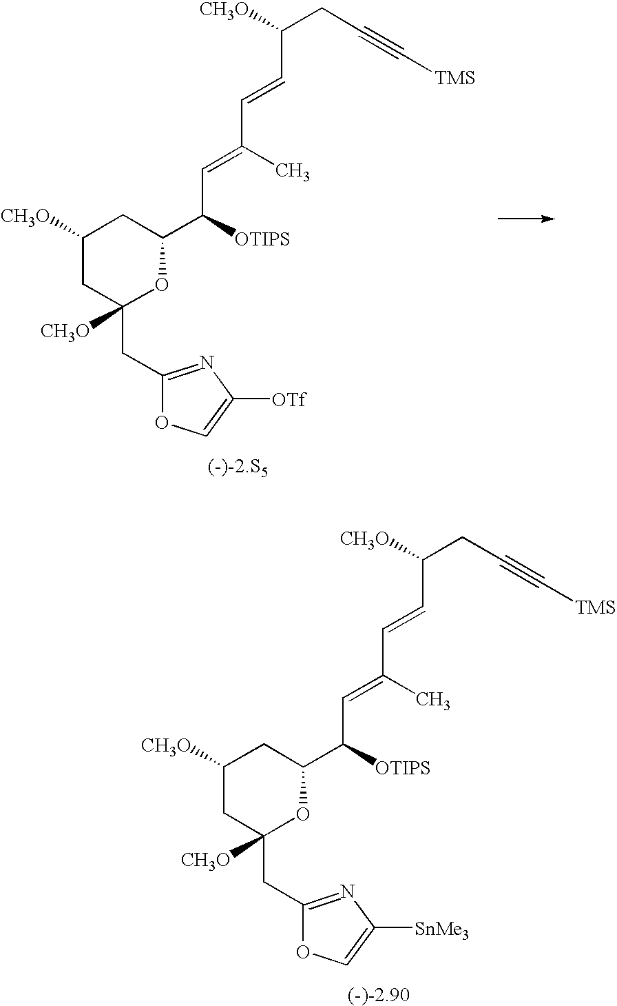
C1([CH3O])CC([CH3O])(CC2=NC([OTf])=CO2)OC(C([OTIPS])C=C(C)C=CC(CC#C[TMS])[CH3O])C1.C1([CH3O])CC([CH3O])(CC2=NC([SnMe3])=CO2)OC(C([OTIPS])C=C(C)C=CC(CC#C[TMS])[CH3O])C1
